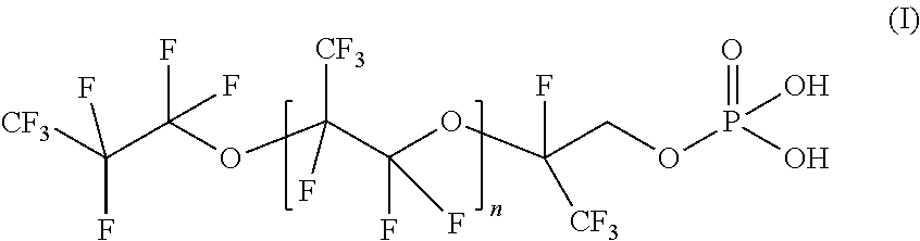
C(C(OC(C(OC(COP(O)(=O)O)(F)[CF3])(F)F)([CF3])F)(F)F)([CF3])(F)F
